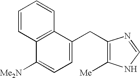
C1=CC2=C(C=C1)C(CC1=C([Me])NC=N1)=CC=C2[Me2N]
